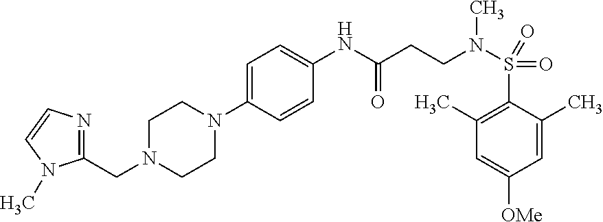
C1=C(C)C(S(=O)(=O)N(CCC(NC2=CC=C(N3CCN(CC4=NC=CN4C)CC3)C=C2)=O)C)=C(C)C=C1[OMe]
